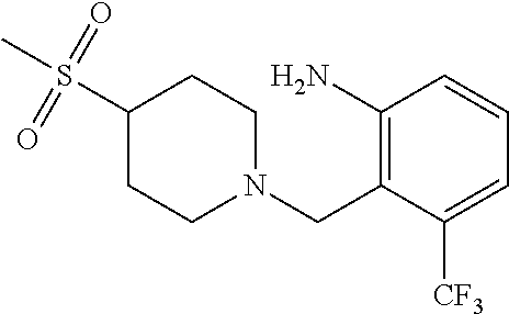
C1(N)=C(CN2CCC(S(C)(=O)=O)CC2)C([CF3])=CC=C1
